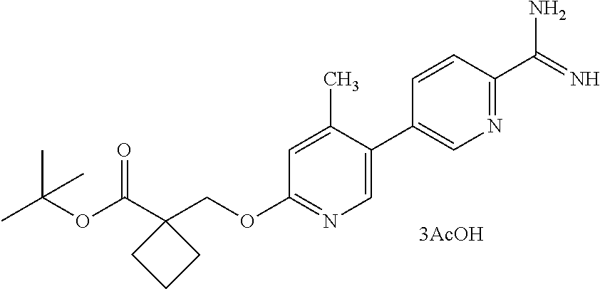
O(C(C1(COC2=NC=C(C3=CN=C(C(N)=N)C=C3)C(C)=C2)CCC1)=O)C(C)(C)C.[3AcOH]
